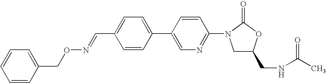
C1(C=NOCC2=CC=CC=C2)=CC=C(C2=CN=C(N3C(=O)OC(CNC(C)=O)C3)C=C2)C=C1
